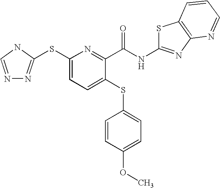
C1(SC2=NN=CN2)=CC=C(SC2=CC=C(OC)C=C2)C(C(NC2=NC3=C(S2)C=CC=N3)=O)=N1
